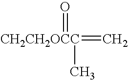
[CH2CH2OCC](=C)(=O)C
